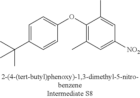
C1=C(C(C)(C)C)C=CC(OC2=C(C)C=C([NO2])C=C2C)=C1
